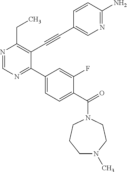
N1=CN=C(C2=CC=C(C(=O)N3CCCN(C)CC3)C(F)=C2)C(C#CC2=CN=C(N)C=C2)=C1CC
